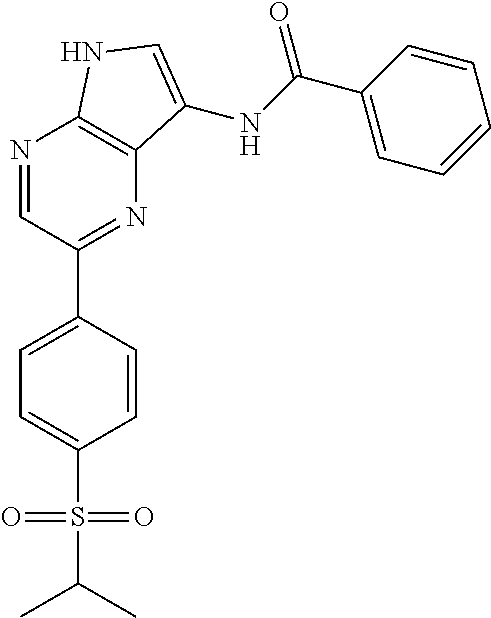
N1=CC(C2=CC=C(S(C(C)C)(=O)=O)C=C2)=NC2=C1NC=C2NC(=O)C1=CC=CC=C1
